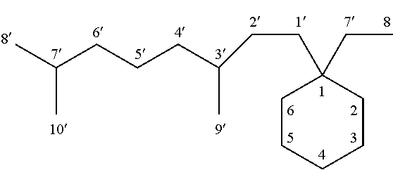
C1CCCCC1(CC)CCC(C)CCCC(C)C
